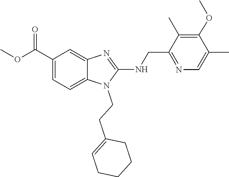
COC(=O)C1=CC=C2N(CCC3=CCCCC3)C(NCC3=NC=C(C)C(OC)=C3C)=NC2=C1
